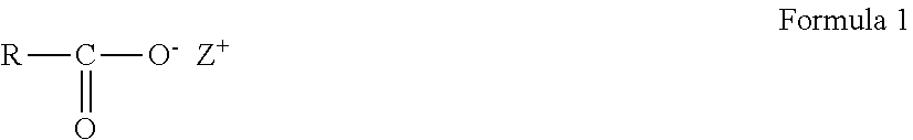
[R]C([O-])=O.[Z+]
